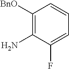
C1([BnO])=C(N)C(F)=CC=C1
